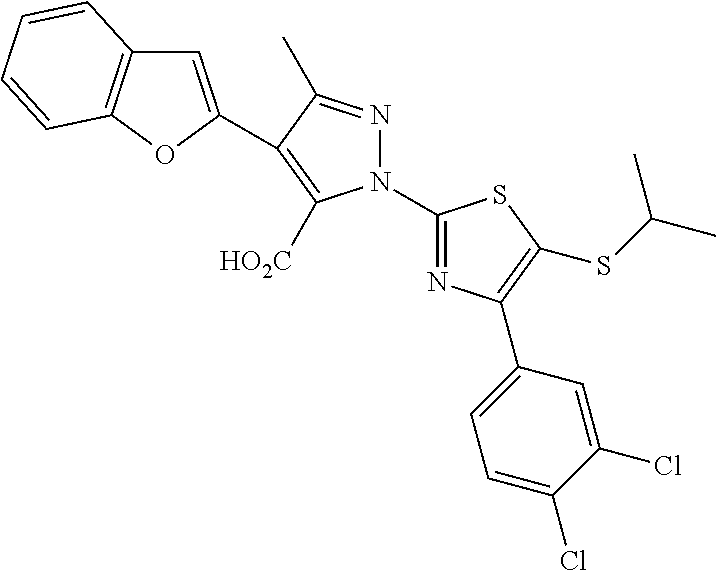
N1(C2=NC(C3=CC=C(Cl)C(Cl)=C3)=C(SC(C)C)S2)N=C(C)C(C2=CC3=C(O2)C=CC=C3)=C1[HO2C]
